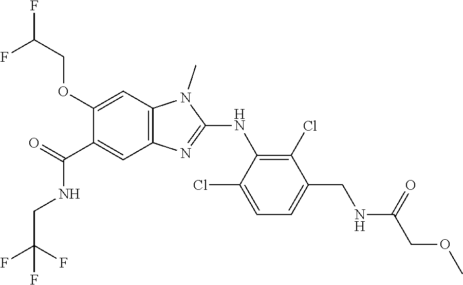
C1(OCC(F)F)=CC2=C(C=C1C(NCC(F)(F)F)=O)N=C(NC1=C(Cl)C(CNC(COC)=O)=CC=C1Cl)N2C
